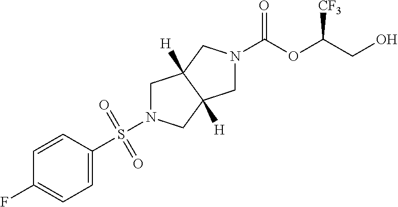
C(OC(CO)[CF3])(=O)N1CC2([H])CN(S(C3=CC=C(F)C=C3)(=O)=O)CC2([H])C1
